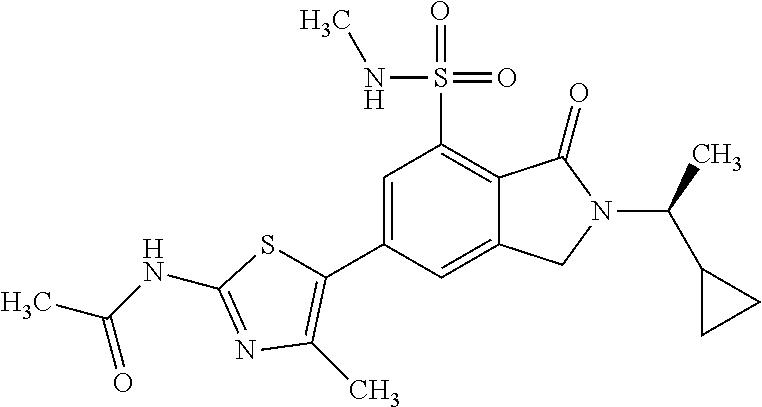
C1=C(C2=C(C)N=C(NC(C)=O)S2)C=C2C(=C1S(=O)(=O)NC)C(=O)N(C(C1CC1)C)C2
